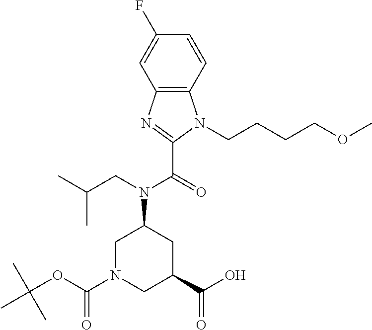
C12=C(C=CC(F)=C1)N(CCCCOC)C(C(=O)N(CC(C)C)C1CN(C(OC(C)(C)C)=O)CC(C(O)=O)C1)=N2
